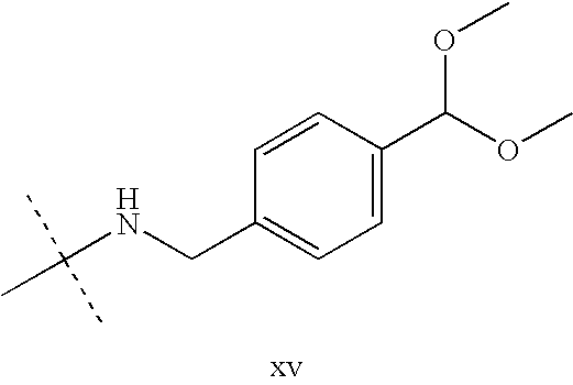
CC(NCC1=CC=C(C(OC)OC)C=C1)(C)C
